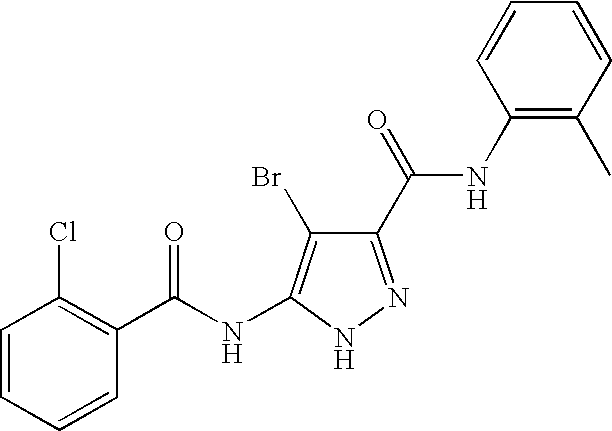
C1=CC=CC(C(NC2=C(Br)C(C(=O)NC3=C(C)C=CC=C3)=NN2)=O)=C1Cl
